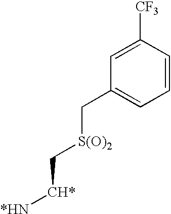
C1=C([CF3])C=CC=C1C[S(O)2]C[CH*][*HN]
